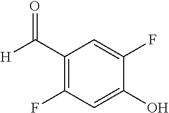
C1(C([H])=O)=C(F)C=C(O)C(F)=C1
